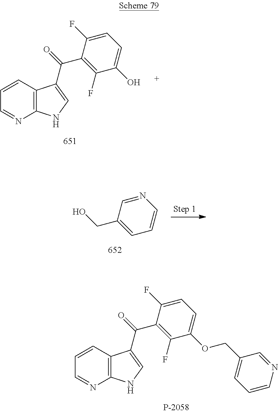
C1=CC2=C(N=C1)NC=C2C(C1=C(F)C(OCC2=CC=CN=C2)=CC=C1F)=O.C1=CC2=C(N=C1)NC=C2C(C1=C(F)C(O)=CC=C1F)=O.N1=CC(CO)=CC=C1
